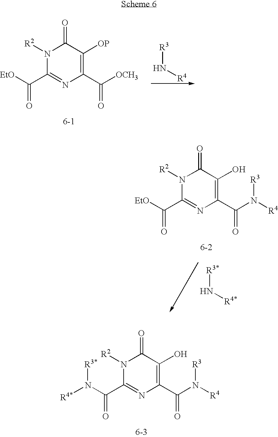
N([R3])[R4].N1([R2])C(C([EtO])=O)=NC(C([OCH3])=O)=C([OP])C1=O.N1([R2])C(C(N([R4*])[R3*])=O)=NC(C(N([R4])[R3])=O)=C(O)C1=O.N1([R2])C(C([EtO])=O)=NC(C(N([R4])[R3])=O)=C(O)C1=O.N([R3*])[R4*]
